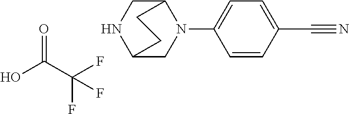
FC(C(O)=O)(F)F.C1=CC(C#N)=CC=C1N1C2CNC(C1)CC2
